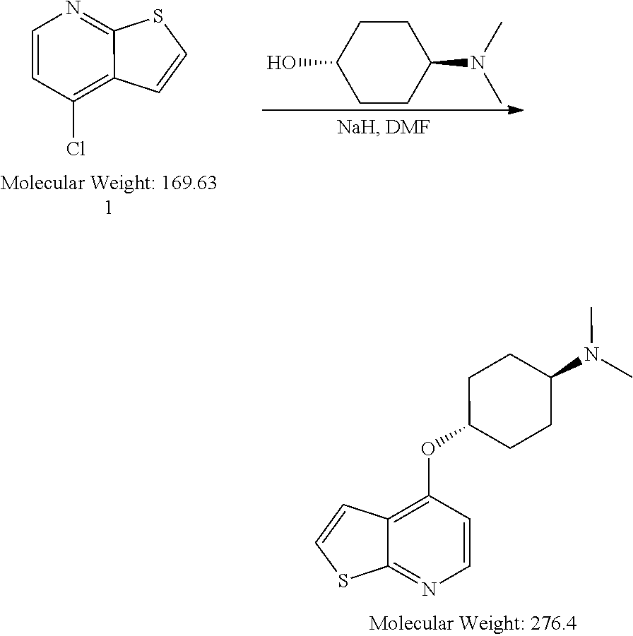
C12=C(Cl)C=CN=C1SC=C2.C1C(O)CCC(N(C)C)C1.C12=C(OC3CCC(N(C)C)CC3)C=CN=C1SC=C2
